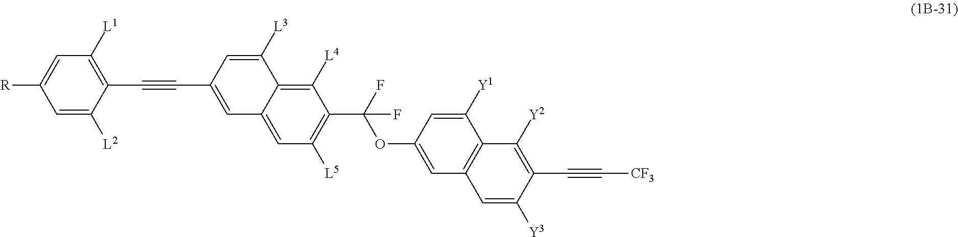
C(F)(OC1=CC2=C(C([Y1])=C1)C([Y2])=C(C#C[CF3])C([Y3])=C2)(F)C1=C([L5])C=C2C(=C1[L4])C([L3])=CC(C#CC1=C([L1])C=C([R])C=C1[L2])=C2
